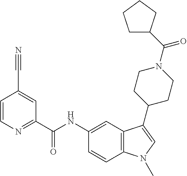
C12=C(N(C)C=C1C1CCN(C(=O)C3CCCC3)CC1)C=CC(NC(C1=NC=CC(C#N)=C1)=O)=C2
